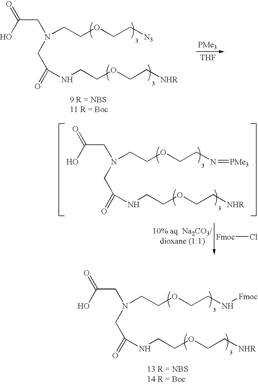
C(CN(CCOCCN[Fmoc])CC(=O)NCCOCC[NHR])(O)=O.C(CN(CCOCC[N3])CC(=O)NCCOCC[NHR])(O)=O.[PMe3].[THF].C(CN(CCOCCN=[PMe3])CC(=O)NCCOCC[NHR])(O)=O.[Fmoc]Cl
